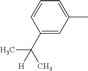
C1=C(C([H])(C)C)C=CC=C1C
